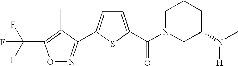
O1N=C(C2=CC=C(C(N3CC(N(C)[H])CCC3)=O)S2)C(C)=C1C(F)(F)F
